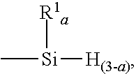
[R1a][Si](C)[H(3-a)]
